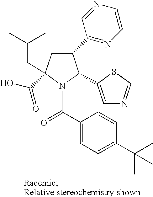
C1(C2=NC=CN=C2)CC(C(O)=O)(CC(C)C)N(C(C2=CC=C(C(C)(C)C)C=C2)=O)C1C1=CN=CS1
